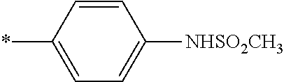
C1(*)=CC=C([NHSO2CH3])C=C1
